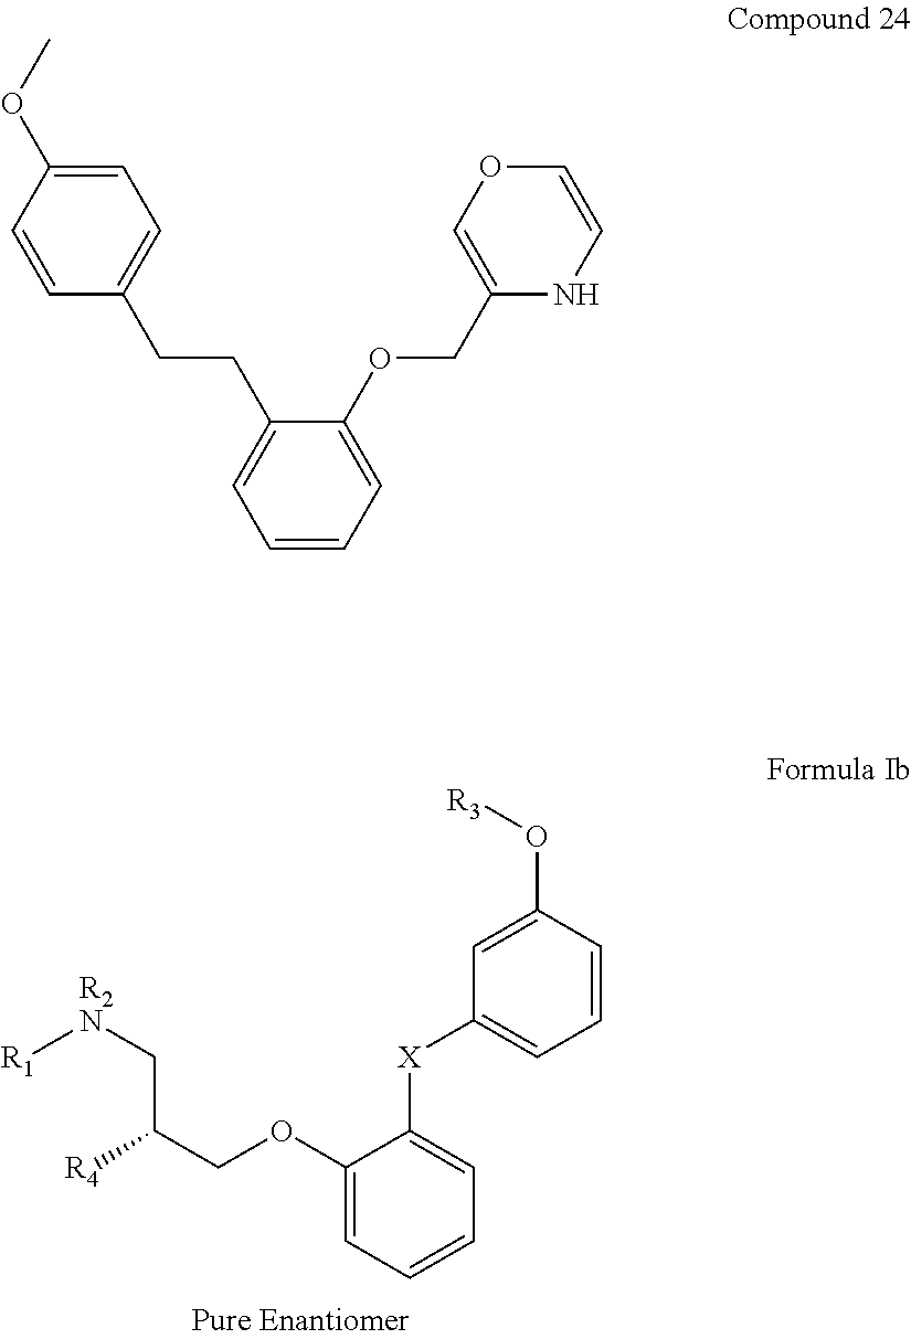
C1(OCC([R4])C[R2N][R1])=CC=CC=C1[X]C1=CC=CC(O[R3])=C1.C1=C(OC)C=CC(CCC2=CC=CC=C2OCC2=COC=CN2)=C1
